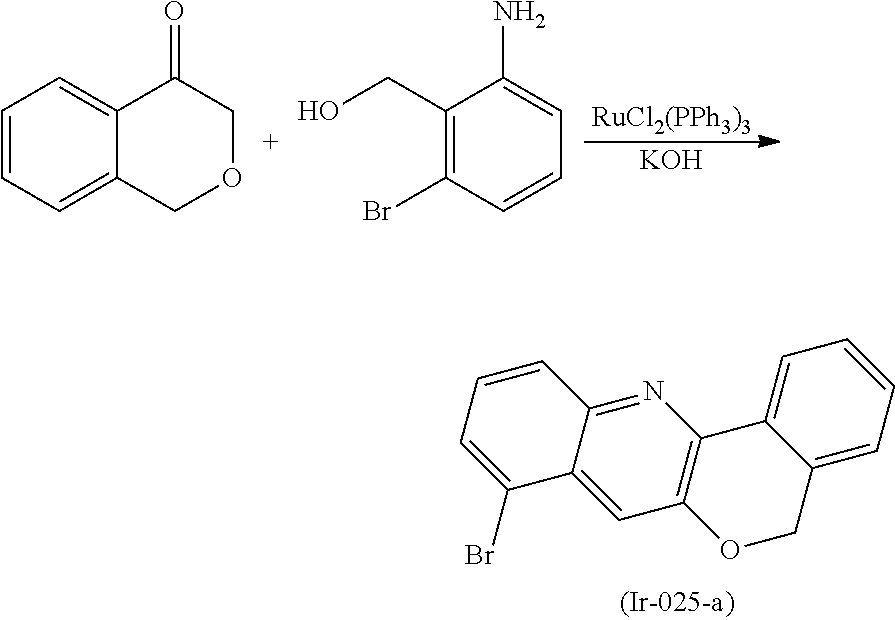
C1=CC=C2C(=C1)C(=O)COC2.C1(CO)=C(Br)C=CC=C1N.[RuCl2(PPh3)3].[KOH].N1=C2C(=CC3=C1C1=CC=CC=C1CO3)C(Br)=CC=C2
